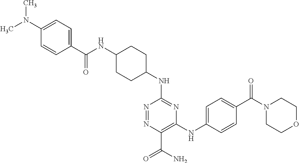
C1(C(NC2CCC(NC3=NC(NC4=CC=C(C(N5CCOCC5)=O)C=C4)=C(C(N)=O)N=N3)CC2)=O)=CC=C(N(C)C)C=C1
